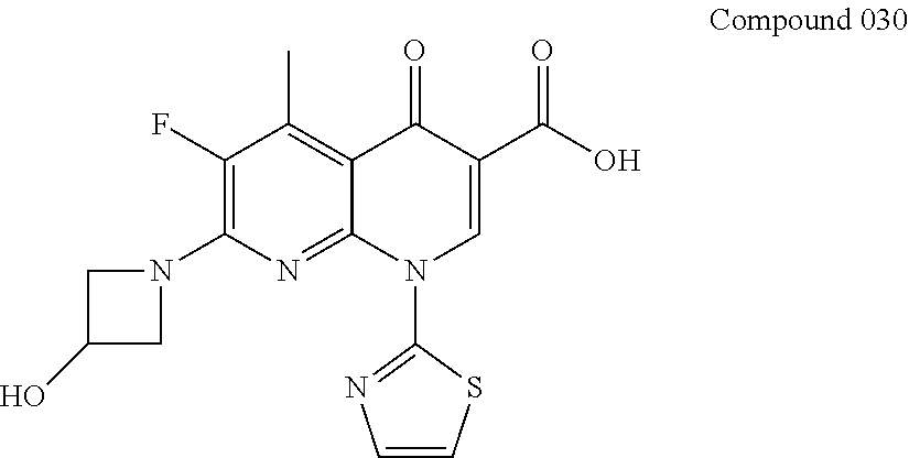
C12=C(C)C(F)=C(N3CC(O)C3)N=C1N(C1=NC=CS1)C=C(C(=O)O)C2=O
